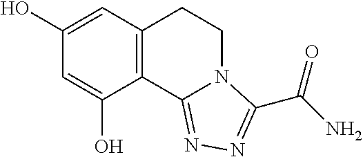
C12=C(C=C(O)C=C1O)CCN1C2=NN=C1C(N)=O
